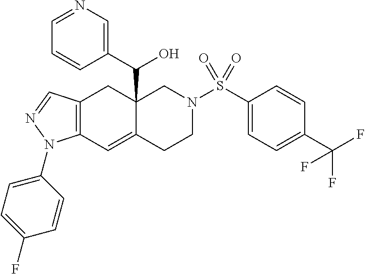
C12=C(C=NN1C1=CC=C(F)C=C1)CC1(C(O)C3=CN=CC=C3)C(=C2)CCN(S(C2=CC=C(C(F)(F)F)C=C2)(=O)=O)C1
